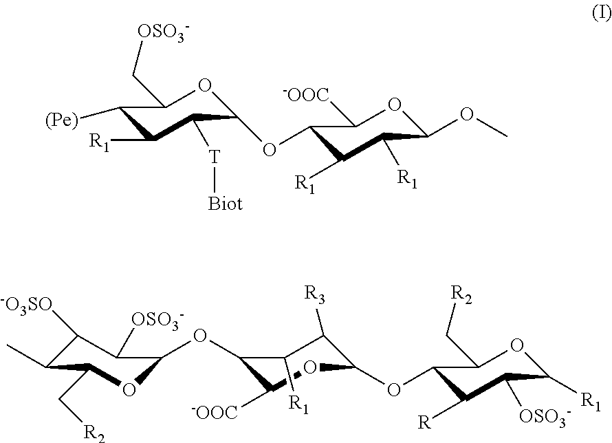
C1([-O3SO])C(C)C(C[R2])OC(OC2C([-OOC])OC(OC3C([R])C([OSO3-])C([R1])OC3C[R2])C([R3])C2[R1])C1[OSO3-].C1([(Pe)])C([R1])C([T][Biot])C(OC2C([R1])C([R1])C(OC)OC2[-OOC])OC1C[OSO3-]
